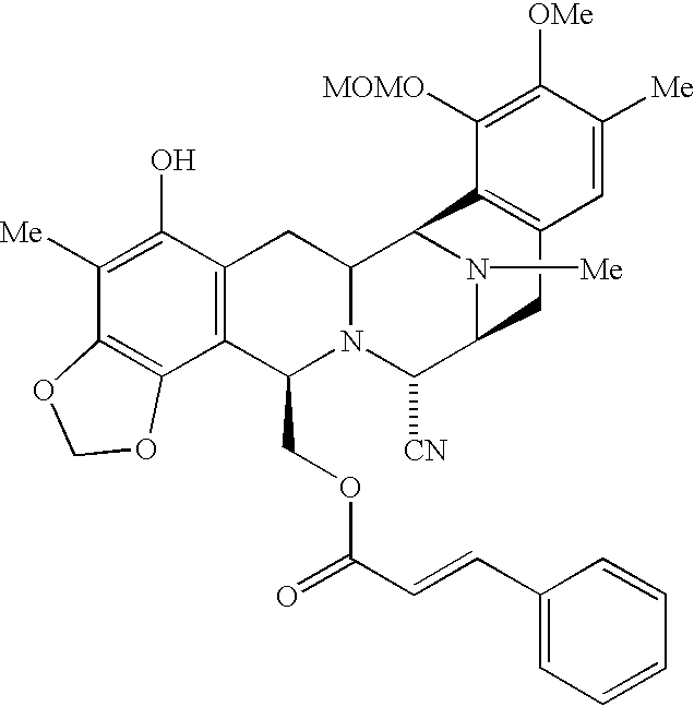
C1([Me])=C(O)C2=C(C3=C1OCO3)C(COC(=O)C=CC1=CC=CC=C1)N1C(C2)C2N([Me])C(C1[CN])CC1=C2C([MOMO])=C([OMe])C([Me])=C1
